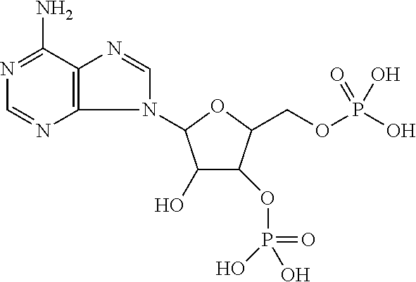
N1=C(N)C2=C(N=C1)N(C1C(O)C(OP(=O)(O)O)C(COP(O)(O)=O)O1)C=N2
